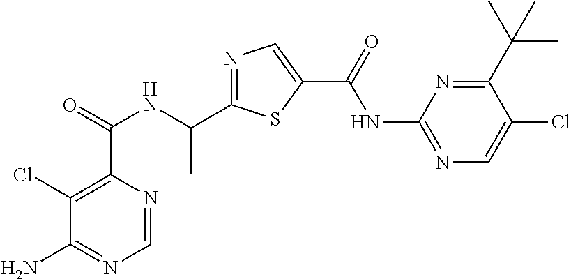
C1=NC(C(=O)NC(C2=NC=C(C(=O)NC3=NC=C(Cl)C(C(C)(C)C)=N3)S2)C)=C(Cl)C(N)=N1
